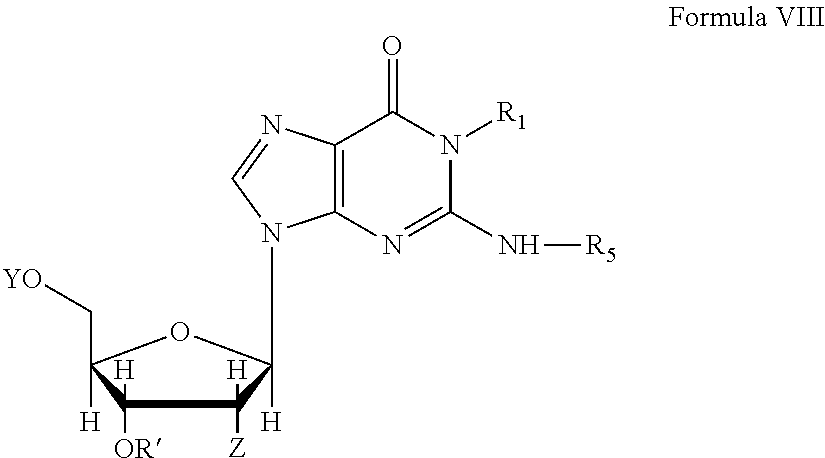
N1([R1])C(N[R5])=NC2=C(C1=O)N=CN2C1([H])C([Z])([H])C([OR])([H])C(C[YO])([H])O1
